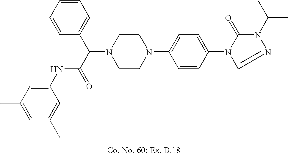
N1(C(C(=O)NC2=CC(C)=CC(C)=C2)C2=CC=CC=C2)CCN(C2=CC=C(N3C(=O)N(C(C)C)N=C3)C=C2)CC1
